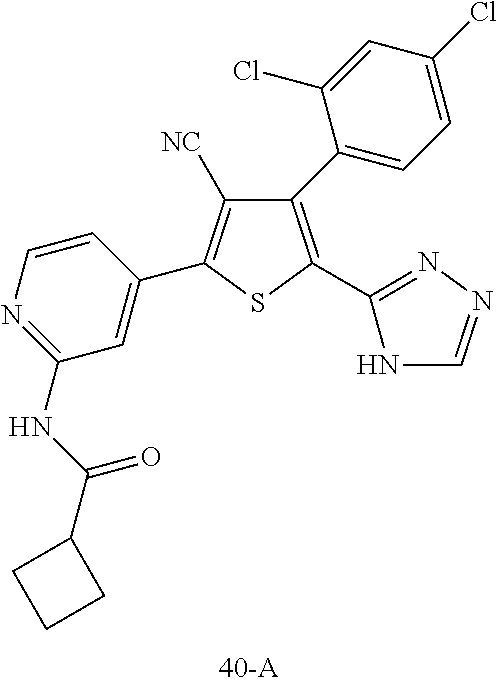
C1(C2=CC=C(Cl)C=C2Cl)=C(C2=NN=CN2)SC(C2=CC(NC(C3CCC3)=O)=NC=C2)=C1[NC]
